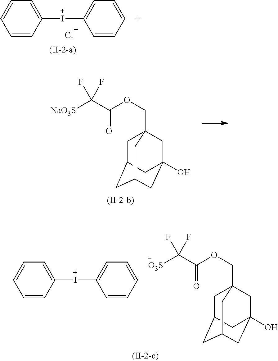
C1=CC([I+]C2=CC=CC=C2)=CC=C1.C1C2CC3CC(O)(CC1(COC(C([O3S])(F)F)=O)C3)C2.C1=CC([I+]C2=CC=CC=C2)=CC=C1.[Cl-].C1C2CC3CC(O)(CC1(COC(C([NaO3S])(F)F)=O)C3)C2
